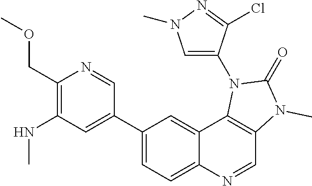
N(C1=C(COC)N=CC(C2=CC=C3C(=C2)C2=C(C=N3)N(C)C(=O)N2C2=CN(C)N=C2Cl)=C1)C
